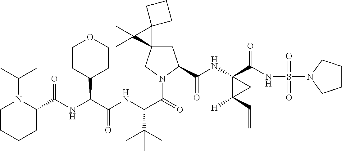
C1C2(CN(C(=O)C(NC(C(NC(=O)C3N(C(C)C)CCCC3)C3CCOCC3)=O)C(C)(C)C)C1C(NC1(C(NS(N3CCCC3)(=O)=O)=O)C([H])(C=C)C1)=O)C1(C2(C)C)CCC1
